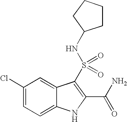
C1(Cl)=CC=C2C(=C1)C(S(=O)(=O)NC1CCCC1)=C(C(N)=O)N2
